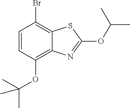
BrC1=C2C(=C(OC(C)(C)C)C=C1)N=C(OC(C)C)S2
